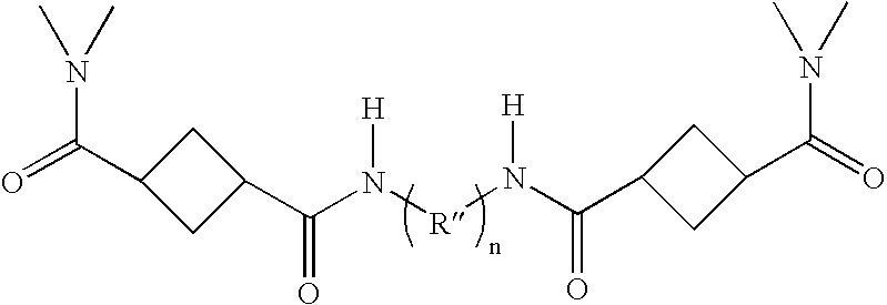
C(N([H])[R]N(C(C1CC(C(N(C)C)=O)C1)=O)[H])(C1CC(C(N(C)C)=O)C1)=O
